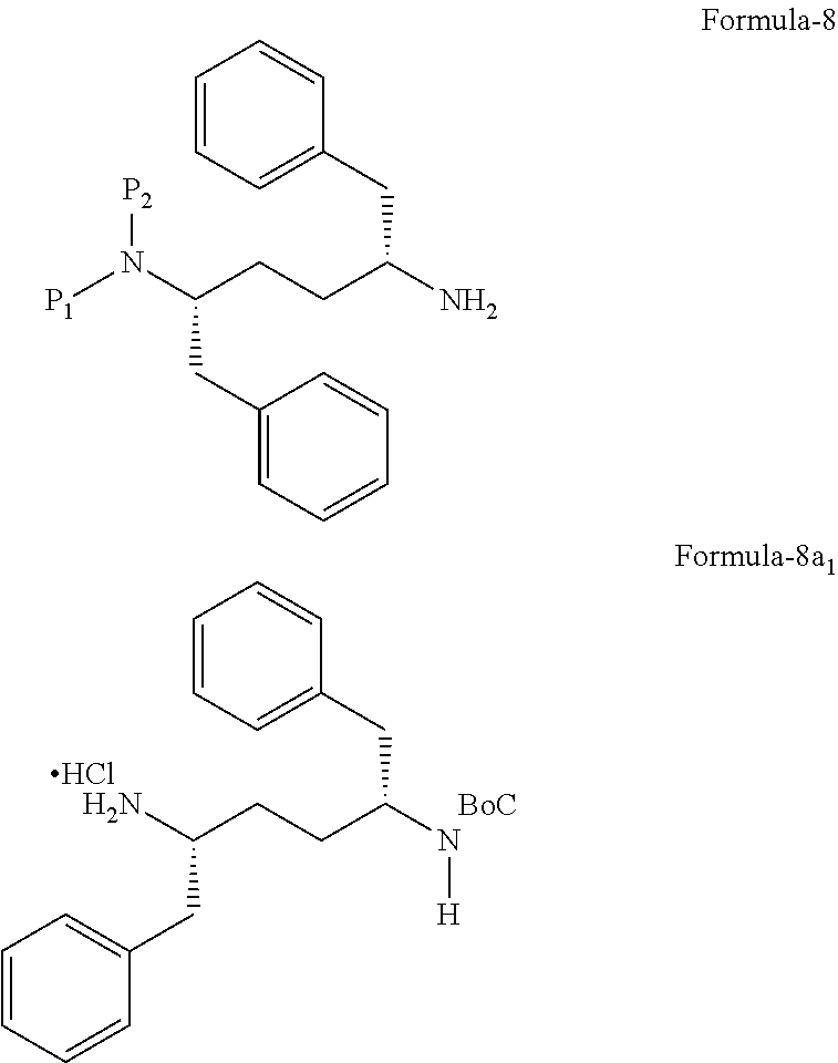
C1=CC=C(CC(N[H])CCC(N)CC2=CC=CC=C2)C=C1.Cl.C1=CC=C(CC(N)CCC(N([P1])[P2])CC2=CC=CC=C2)C=C1
